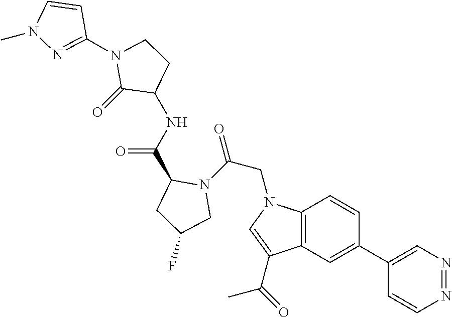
N1=NC=C(C2=CC3=C(C=C2)N(CC(=O)N2C(C(=O)NC4C(=O)N(C5=NN(C)C=C5)CC4)CC(F)C2)C=C3C(=O)C)C=C1
